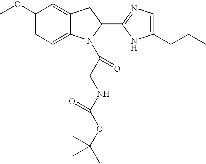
C12=CC=C(OC)C=C1CC(C1=NC=C(CCC)N1)N2C(CNC(OC(C)(C)C)=O)=O
